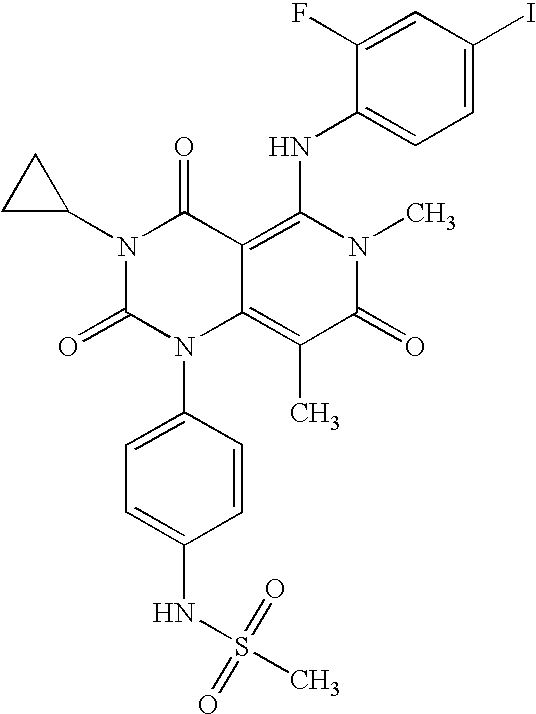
C1=CC(N2C3=C(C)C(=O)N(C)C(NC4=CC=C(I)C=C4F)=C3C(=O)N(C3CC3)C2=O)=CC=C1NS(=O)(=O)C
